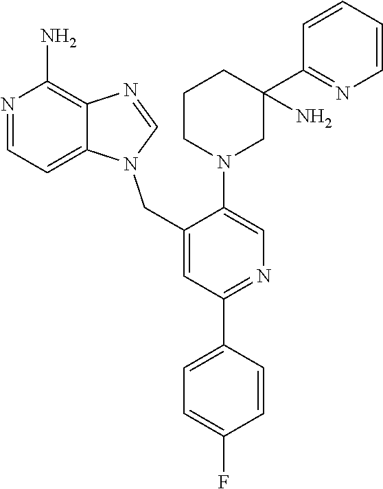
N1=CC=C2C(=C1N)N=CN2CC1=CC(C2=CC=C(F)C=C2)=NC=C1N1CC(C2=NC=CC=C2)(N)CCC1
